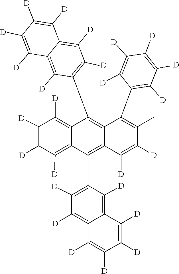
[D]C1=C([D])C([D])=C([D])C2=C([D])C(C3=C4C(=C(C5=C([D])C([D])=C6C(=C5[D])C([D])=C([D])C([D])=C6[D])C5=C([D])C([D])=C([D])C([D])=C35)C(C3=C([D])C([D])=C([D])C([D])=C3[D])=C(C)C([D])=C4[D])=C([D])C([D])=C12
